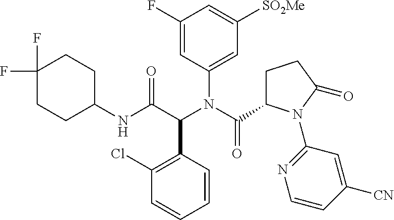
C1(NC(C(N(C(=O)C2CCC(=O)N2C2=NC=CC([CN])=C2)C2=CC([SO2Me])=CC(F)=C2)C2=C(Cl)C=CC=C2)=O)CCC(F)(F)CC1
